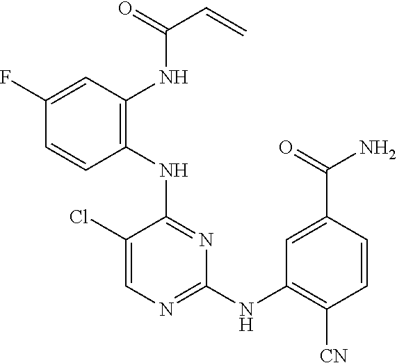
C1(NC2=C(NC(=O)C=C)C=C(F)C=C2)=NC(NC2=C([CN])C=CC(C(N)=O)=C2)=NC=C1Cl
